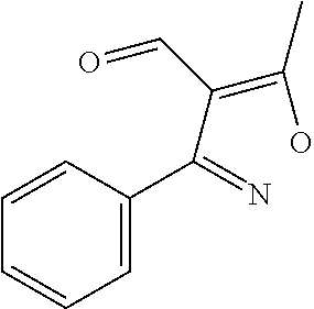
C1=CC=C(C(=N)C(C=O)=C(O)C)C=C1
